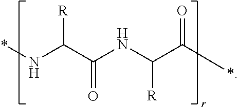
*NC([R])C(=O)NC([R])C(=O)*
